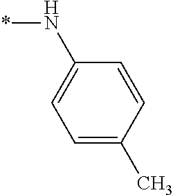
C1=C(C)C=CC(N*)=C1
